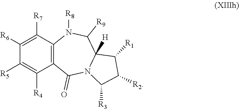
C1([R6])=C([R7])C2=C(C([R4])=C1[R5])C(=O)N1C([H])(C([R9])N2[R8])C([R1])C([R2])C1[R3]
